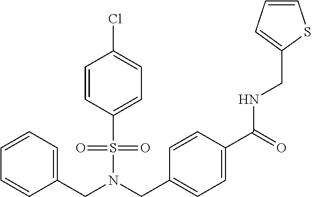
C1=CC(S(N(CC2=CC=C(C(NCC3=CC=CS3)=O)C=C2)CC2=CC=CC=C2)(=O)=O)=CC=C1Cl
